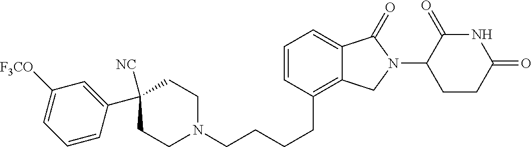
C(CC1=C2C(=CC=C1)C(=O)N(C1C(=O)NC(=O)CC1)C2)CCN1CCC(C2=CC([F3CO])=CC=C2)([NC])CC1
